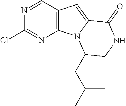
C1=NC(Cl)=NC2=C1C=C1N2C(CC(C)C)CNC1=O
